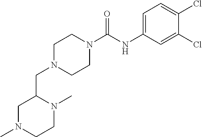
C1N(CC2CN(C)CCN2C)CCN(C(NC2=CC=C(Cl)C(Cl)=C2)=O)C1
